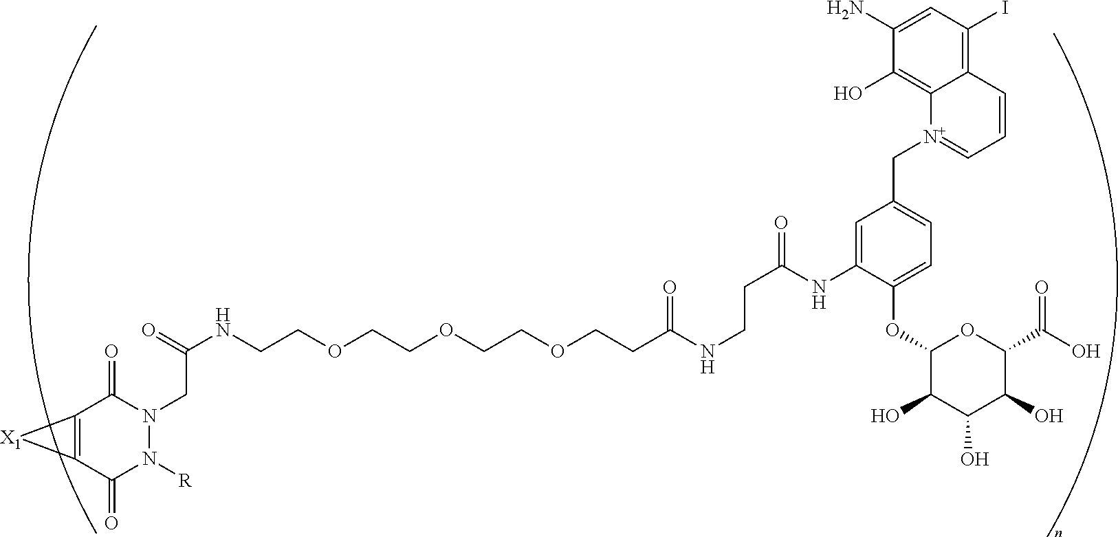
N1(CC(NCCOCCOCCOCCC(NCCC(=O)NC2=CC(C[N+]3=CC=CC4=C(I)C=C(N)C(O)=C43)=CC=C2OC2C(O)C(O)C(O)C(C(O)=O)O2)=O)=O)C(=O)C2=C(C(=O)N1[R])[X1]2
